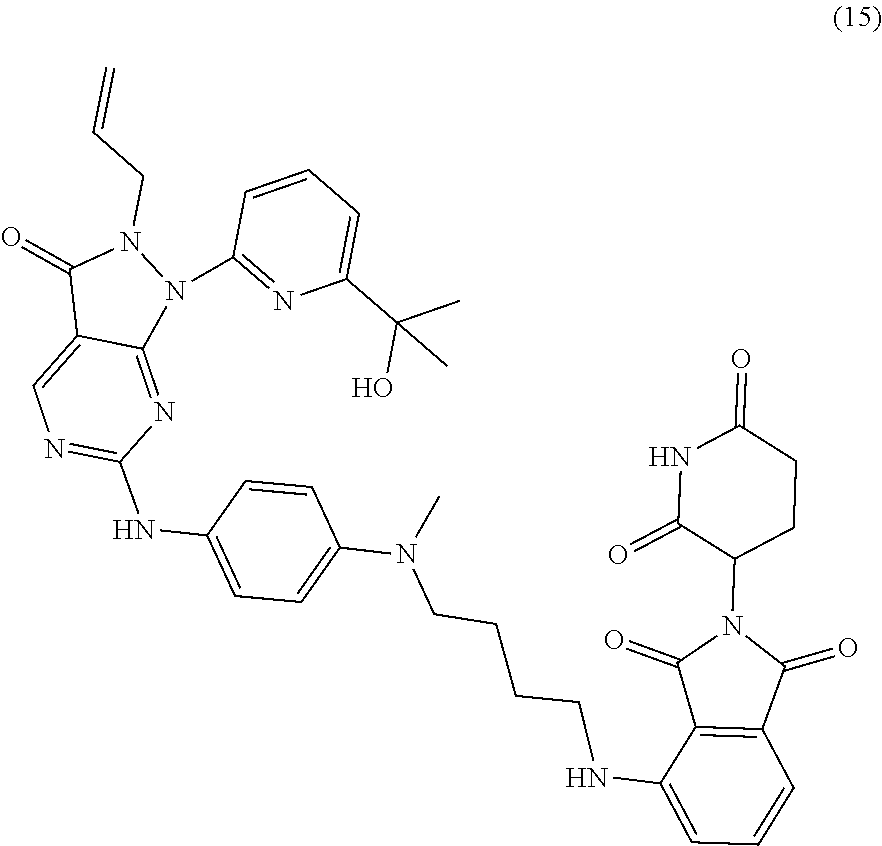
C1(NC2=NC=C3C(=N2)N(C2=NC(C(O)(C)C)=CC=C2)N(CC=C)C3=O)=CC=C(N(CCCCNC2=CC=CC3=C2C(=O)N(C2CCC(=O)NC2=O)C3=O)C)C=C1
